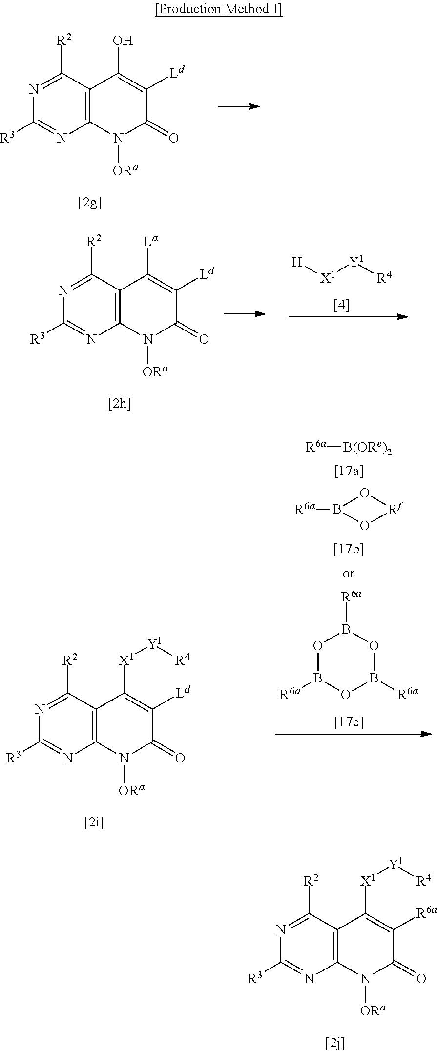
C12=C(C([R2])=NC([R3])=N1)C(O)=C([Ld])C(=O)N2[ORa].C12=C(C([R2])=NC([R3])=N1)C([X1][Y1][R4])=C([R6a])C(=O)N2[ORa].C12=C(C([R2])=NC([R3])=N1)C([X1][Y1][R4])=C([Ld])C(=O)N2[ORa].[R6a][B(ORe)2].[R6a]B1O[Rf]O1.O1B([R6a])OB([R6a])OB1[R6a].C12=C(C([R2])=NC([R3])=N1)C([La])=C([Ld])C(=O)N2[ORa].[H][X1][Y1][R4]
